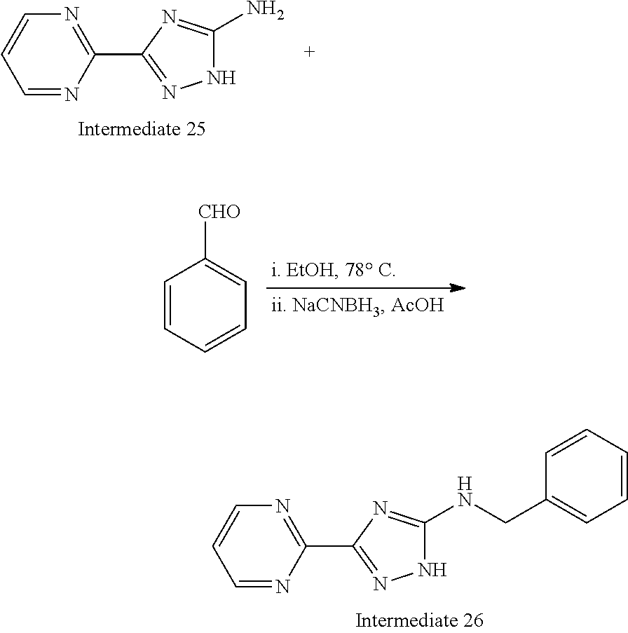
NC1=NC(C2=NC=CC=N2)=NN1.C1=CC=CC=C1[CHO].N(C1=NC(C2=NC=CC=N2)=NN1)CC1=CC=CC=C1
